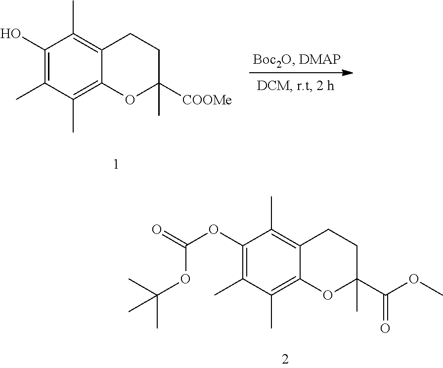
C1(O)=C(C)C(C)=C2C(=C1C)CCC([COOMe])(C)O2.C1(OC(OC(C)(C)C)=O)=C(C)C(C)=C2C(=C1C)CCC(C(=O)OC)(C)O2
